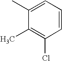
C1=CC=C(C)C(C)=C1Cl
